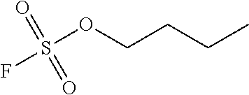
S(OCCCC)(=O)(=O)F
